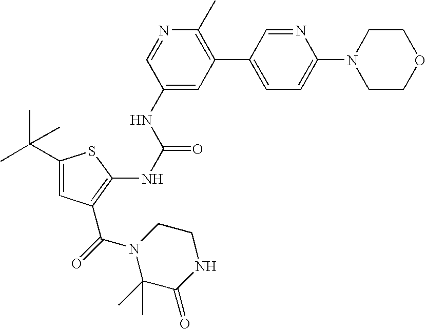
C1(C(C)(C)C)=CC(C(=O)N2C(C)(C)C(=O)NCC2)=C(NC(=O)NC2=CC(C3=CC=C(N4CCOCC4)N=C3)=C(C)N=C2)S1
